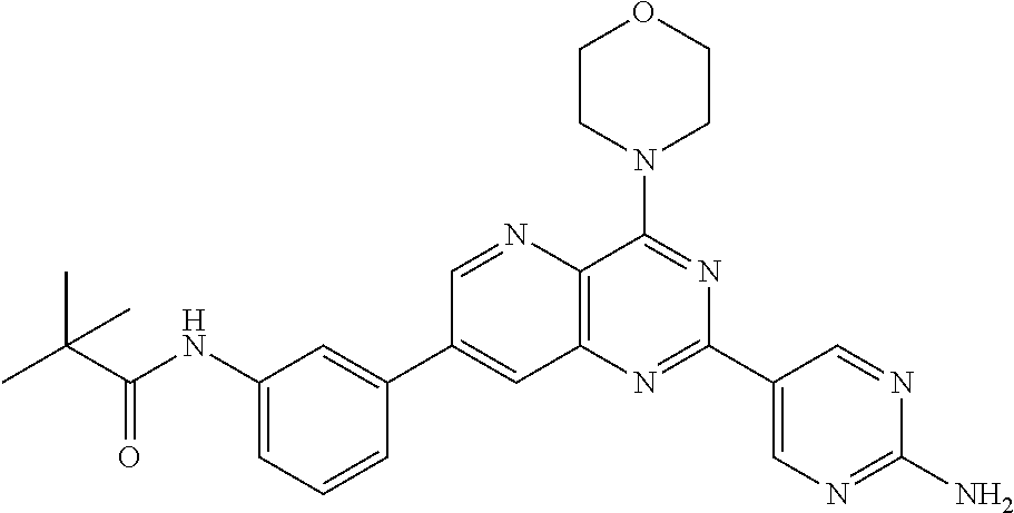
C1=CC(C2=CC3=C(C(N4CCOCC4)=NC(C4=CN=C(N)N=C4)=N3)N=C2)=CC(NC(C(C)(C)C)=O)=C1
